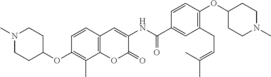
N1(C)CCC(OC2=C(C)C3=C(C=C2)C=C(NC(=O)C2=CC(CC=C(C)C)=C(OC4CCN(C)CC4)C=C2)C(=O)O3)CC1
